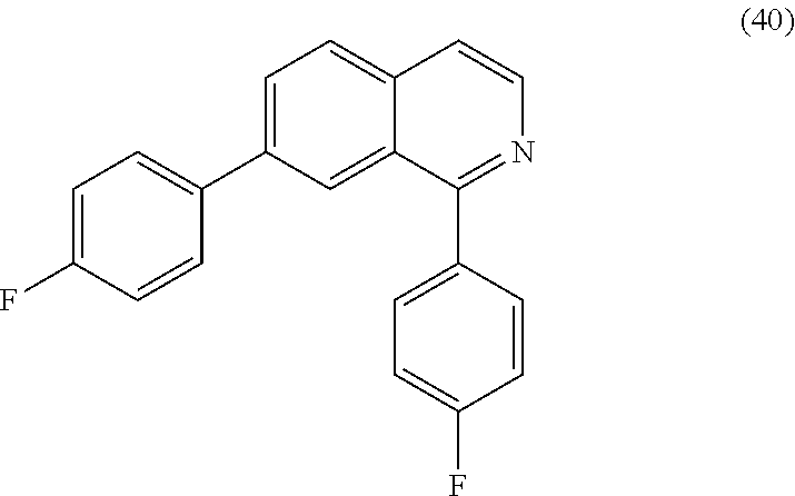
C1=C(C2=CC=C(F)C=C2)C=C2C(=C1)C=CN=C2C1=CC=C(F)C=C1
